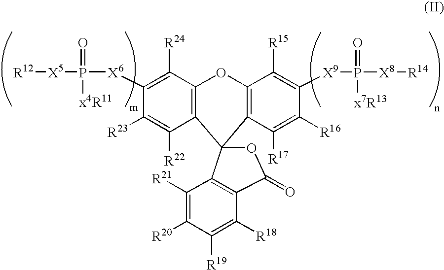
[R12][X5]P(=O)([x4R11])[X6]C1=C([R24])C2=C(C([R22])=C1[R23])C1(C3=C(O2)C([R15])=C([X9]P([X8][R14])(=O)[x7R13])C([R16])=C3[R17])C2=C(C([R18])=C([R19])C([R20])=C2[R21])C(=O)O1
